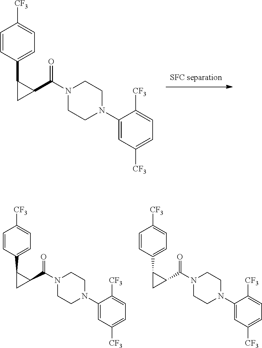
C1=CC(C2C(C(N3CCN(C4=CC([CF3])=CC=C4[CF3])CC3)=O)C2)=CC=C1[CF3].C1=CC(C2C(C(N3CCN(C4=CC([CF3])=CC=C4[CF3])CC3)=O)C2)=CC=C1[CF3].C1=CC(C2C(C(N3CCN(C4=CC([CF3])=CC=C4[CF3])CC3)=O)C2)=CC=C1[CF3]
